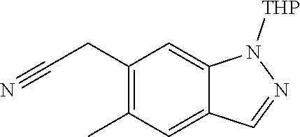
C1(CC#N)=C(C)C=C2C(=C1)N([THP])N=C2
